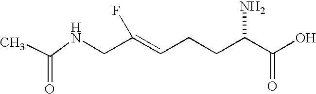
C(CCC(C(O)=O)N)=C(CNC(=O)C)F
